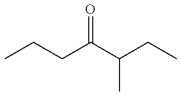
C(CC(C(CC)C)=O)C
